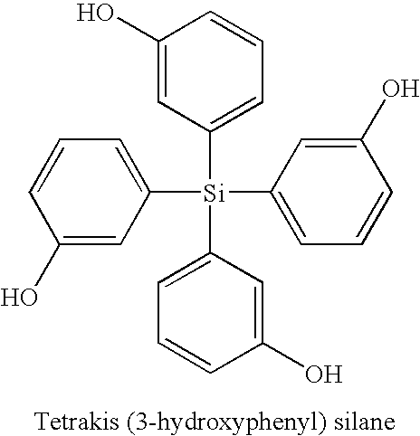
C1(O)=CC([Si](C2=CC=CC(O)=C2)(C2=CC=CC(O)=C2)C2=CC=CC(O)=C2)=CC=C1
